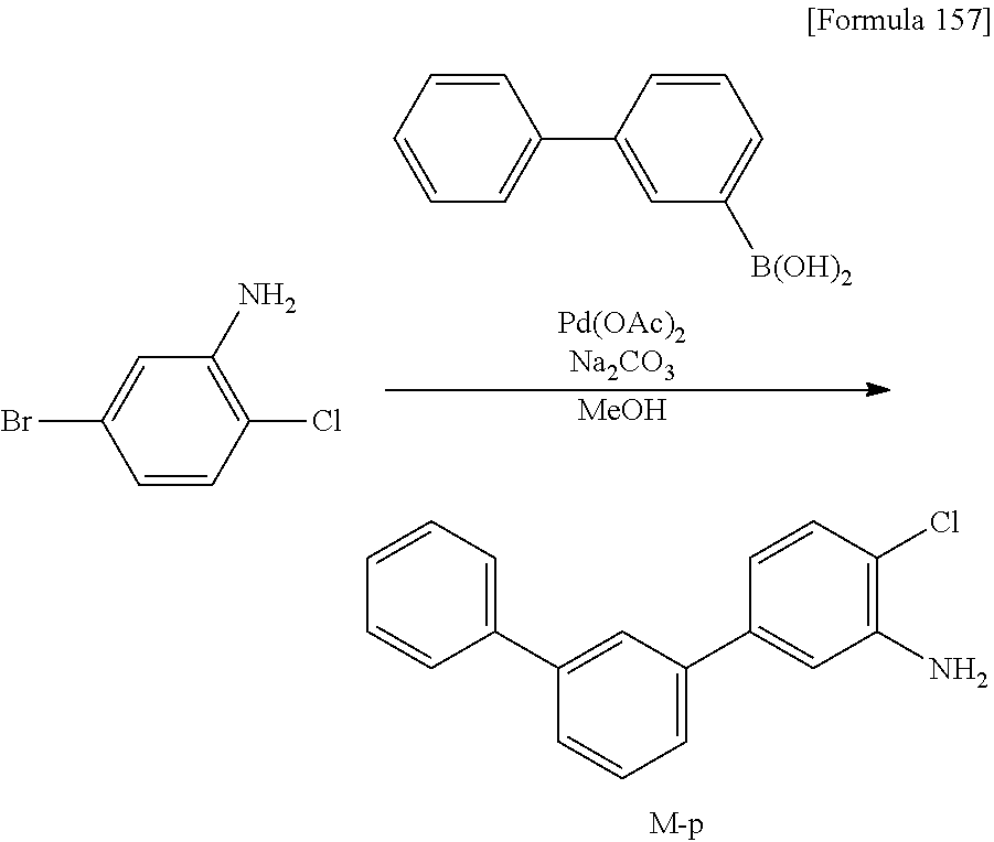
C1=CC=C(C2=CC(C3=CC(N)=C(Cl)C=C3)=CC=C2)C=C1.C1(C2=CC([B(OH)2])=CC=C2)=CC=CC=C1.[MeOH].C1(Cl)=C(N)C=C(Br)C=C1
